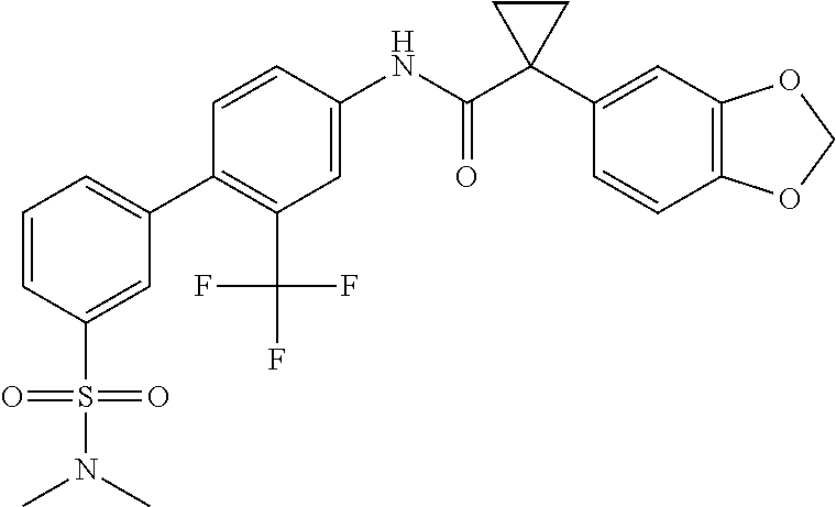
C1=C(NC(C2(C3=CC4=C(C=C3)OCO4)CC2)=O)C=CC(C2=CC=CC(S(=O)(=O)N(C)C)=C2)=C1C(F)(F)F
